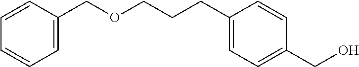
O(CCCC1=CC=C(CO)C=C1)CC1=CC=CC=C1
